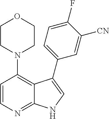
C1=CN=C2C(=C1N1CCOCC1)C(C1=CC=C(F)C([CN])=C1)=CN2
